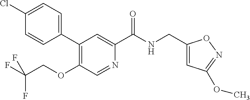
C1(C2=C(OCC(F)(F)F)C=NC(C(NCC3=CC(OC)=NO3)=O)=C2)=CC=C(Cl)C=C1
